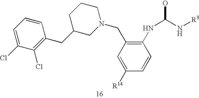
C1=C(Cl)C(Cl)=C(CC2CCCN(CC3=C(NC(O)N[R3])C=CC([R14])=C3)C2)C=C1
